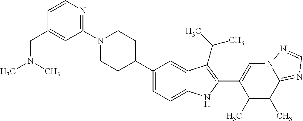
C1(N2CCC(C3=CC=C4C(=C3)C(C(C)C)=C(C3=CN5C(=NC=N5)C(C)=C3C)N4)CC2)=NC=CC(CN(C)C)=C1
